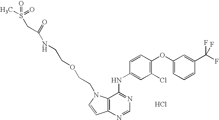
C1(OC2=C(Cl)C=C(NC3=NC=NC4=C3N(CCOCCNC(=O)CS(=O)(=O)C)C=C4)C=C2)=CC=CC(C(F)(F)F)=C1.Cl
